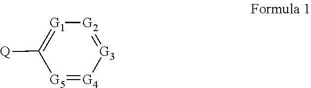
[G4]1=[G5]C([Q])=[G1][G2]=[G3]1
